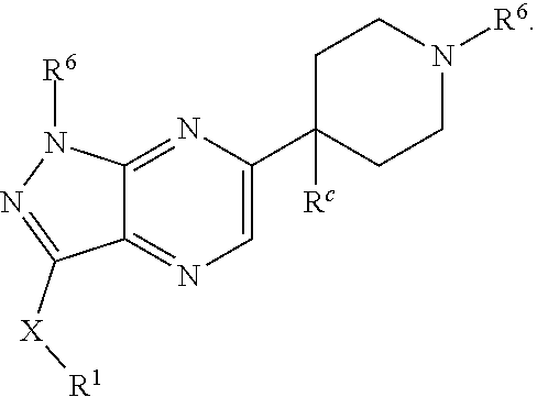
C12=NC(C3([Rc])CCN([R6])CC3)=CN=C1C([X][R1])=NN2[R6]
